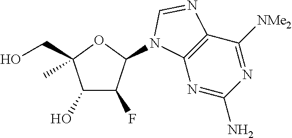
C1(O)C(F)C(N2C3=C(C([NMe2])=NC(N)=N3)N=C2)OC1(CO)C
